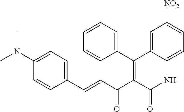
C1(N(C)C)=CC=C(C=CC(C2=C(C3=CC=CC=C3)C3=CC([NO2])=CC=C3NC2=O)=O)C=C1
